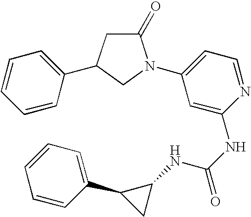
C1(=O)CC(C2=CC=CC=C2)CN1C1=CC=NC(NC(=O)NC2C(C3=CC=CC=C3)C2)=C1
